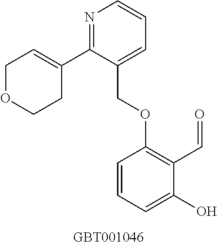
N1=C(C2=CCOCC2)C(COC2=C(C=O)C(O)=CC=C2)=CC=C1
